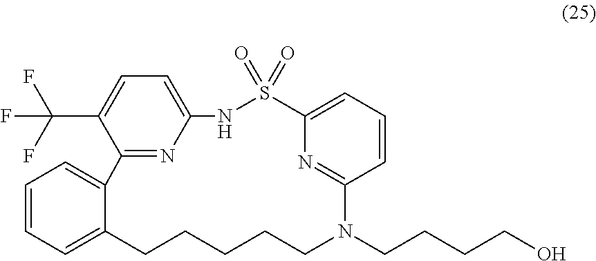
C1=CC=C2C(=C1)C1=NC(=CC=C1C(F)(F)F)NS(=O)(=O)C1=CC=CC(=N1)N(CCCCO)CCCCC2
